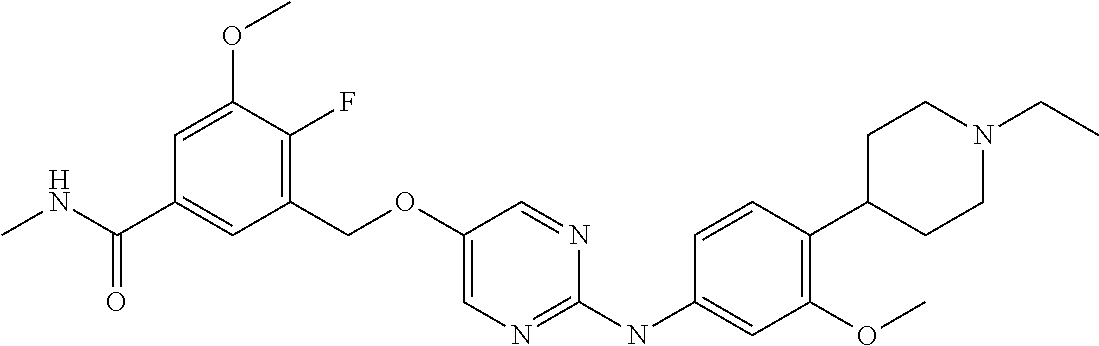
C1(COC2=CN=C(NC3=CC(OC)=C(C4CCN(CC)CC4)C=C3)N=C2)=C(F)C(OC)=CC(C(NC)=O)=C1
